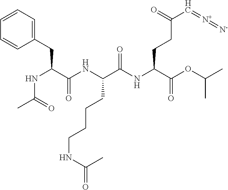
N(C(C(NC(C(NC(C(OC(C)C)=O)CCC(=O)C=[N+]=[N-])=O)CCCCNC(=O)C)=O)CC1=CC=CC=C1)C(=O)C
